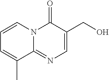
C1=C(CO)C(=O)N2C(=N1)C(C)=CC=C2
